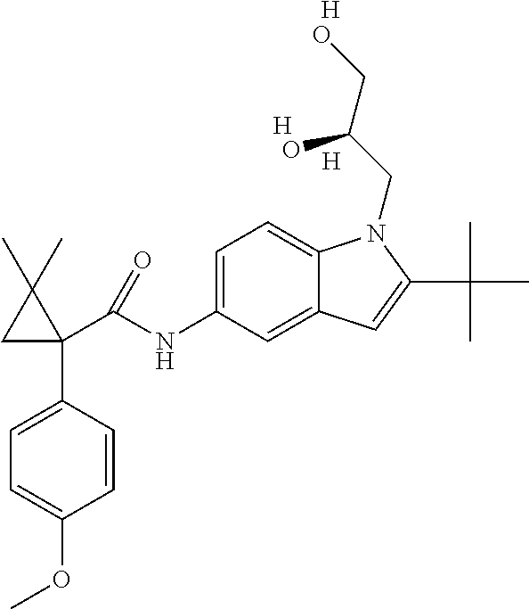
[H].N(C1=CC=C2C(=C1)C=C(C(C)(C)C)N2CC(CO)O)C(C1(C2=CC=C(OC)C=C2)C(C)(C)C1)=O.[H].[H]
